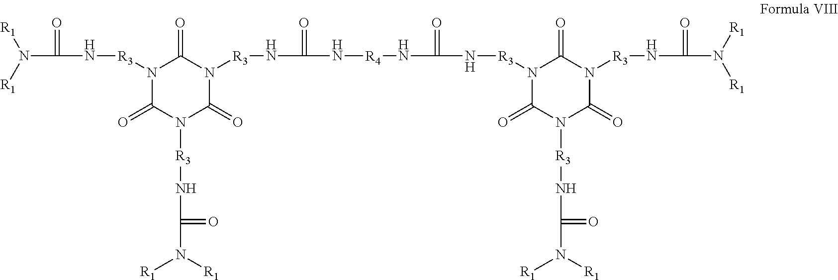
[R4](NC(=O)N[R3]N1C(=O)N([R3]NC(N([R1])[R1])=O)C(=O)N([R3]NC(N([R1])[R1])=O)C1=O)NC(=O)N[R3]N1C(=O)N([R3]NC(N([R1])[R1])=O)C(=O)N([R3]NC(N([R1])[R1])=O)C1=O
